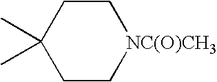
C1CC(C)(C)CC[NC(O)CH3]1
